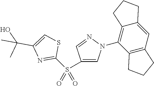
C1(S(C2=CN(C3=C4C(=CC5=C3CCC5)CCC4)N=C2)(=O)=O)=NC(C(C)(O)C)=CS1
